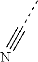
CC#N
